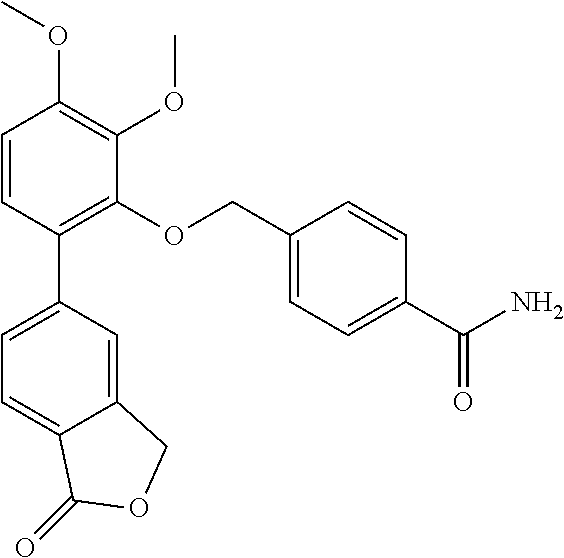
C1=CC(C2=CC=C3C(=C2)COC3=O)=C(OCC2=CC=C(C(N)=O)C=C2)C(OC)=C1OC
